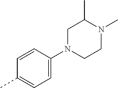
C1=CC(N2CCN(C)C(C)C2)=CC=C1C
